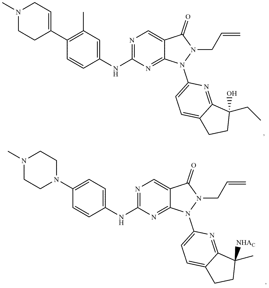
C1(N2CCN(C)CC2)=CC=C(NC2=NC=C3C(=N2)N(C2=CC=C4C(=N2)C([NHAC])(C)CC4)N(CC=C)C3=O)C=C1.C1(C2=CCN(C)CC2)=C(C)C=C(NC2=NC=C3C(=N2)N(C2=CC=C4C(=N2)C(O)(CC)CC4)N(CC=C)C3=O)C=C1
